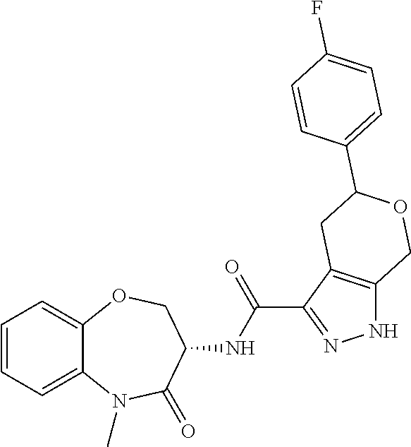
C1=CC=C2C(=C1)OCC(NC(=O)C1=NNC3=C1CC(C1=CC=C(F)C=C1)OC3)C(=O)N2C
